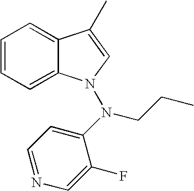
C1=CC=C2C(=C1)C(C)=CN2N(C1=CC=NC=C1F)CCC
